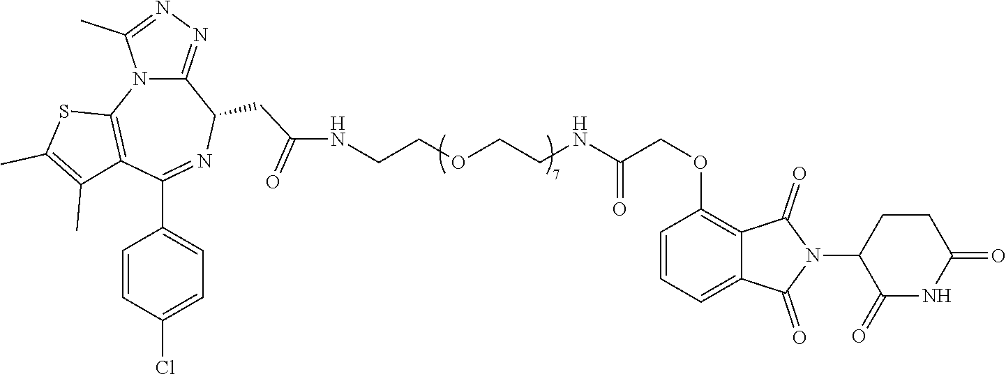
C(OCCNC(COC1=C2C(=CC=C1)C(=O)N(C1C(=O)NC(=O)CC1)C2=O)=O)CNC(CC1C2=NN=C(C)N2C2=C(C(C3=CC=C(Cl)C=C3)=N1)C(C)=C(C)S2)=O
